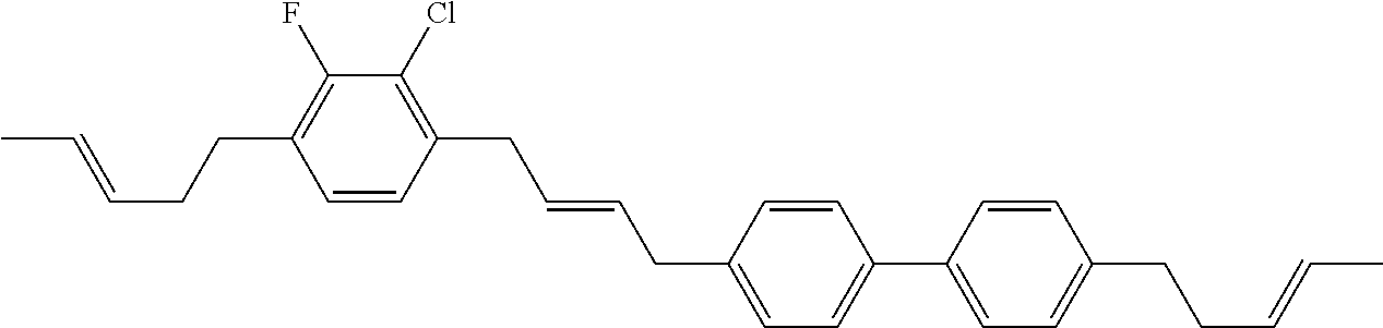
C1=CC(CC=CCC2=CC=C(C3=CC=C(CCC=CC)C=C3)C=C2)=C(Cl)C(F)=C1CCC=CC
